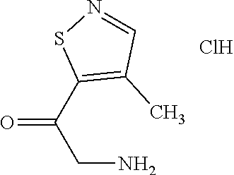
C(=O)(CN)C1=C(C)C=NS1.Cl
